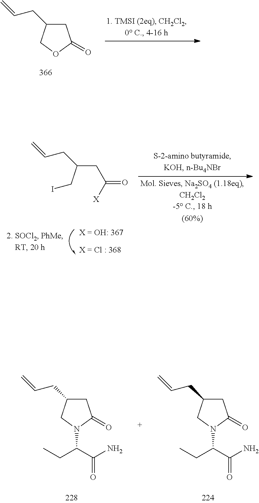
C1(CC=C)CC(=O)N(C(C(N)=O)CC)C1.C1(CC=C)CC(=O)N(C(C(N)=O)CC)C1.C1(CC=C)CC(=O)OC1.C(CC([X])=O)(CI)CC=C.[X = OH: 367].[X = Cl : 368]
